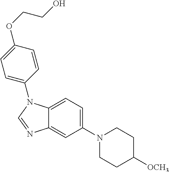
C1(N2CCC([OCH3])CC2)=CC=C2C(=C1)N=CN2C1=CC=C(OCCO)C=C1
